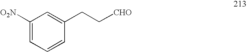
C1([O2N])=CC=CC(CC[CHO])=C1
